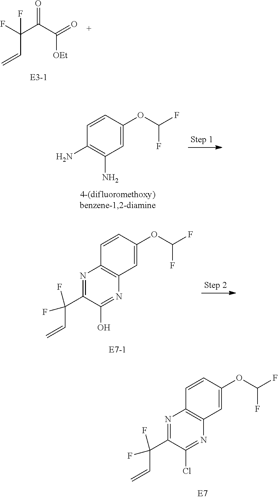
FC(C(C(=O)[OEt])=O)(F)C=C.C1=CC(OC(F)F)=CC(N)=C1N.N1=C(C(C=C)(F)F)C(O)=NC2=C1C=CC(OC(F)F)=C2.N1=C(C(C=C)(F)F)C(Cl)=NC2=C1C=CC(OC(F)F)=C2
